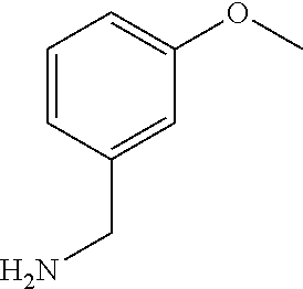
C1=CC(CN)=CC(OC)=C1
